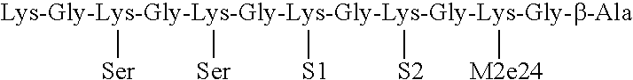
[Lys-Gly-Lys-Gly-Lys-Gly-Lys-Gly-Lys-Gly-Lys-Gly-b-Ala]([Ser])([Ser])([S1])([S2])[M2e24]
